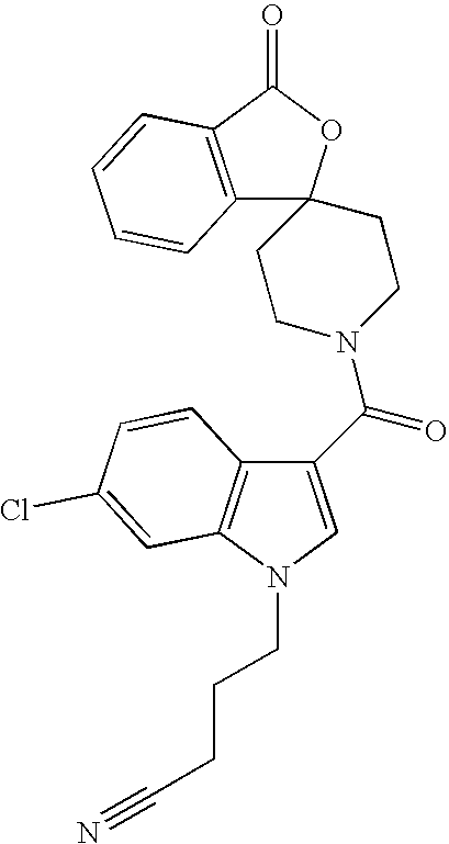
C12=C(C(=O)OC13CCN(C(C1=CN(CCCC#N)C4=C1C=CC(Cl)=C4)=O)CC3)C=CC=C2
